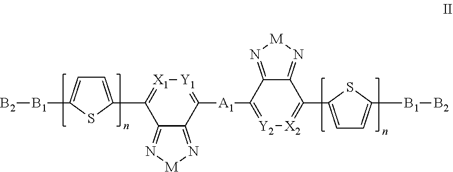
C12=N[M]N=C1C([A1]C1=[Y2][X2]=C(C3=CC=C([B1][B2])S3)C3=N[M]N=C31)=[Y1][X1]=C2C1=CC=C([B1][B2])S1
